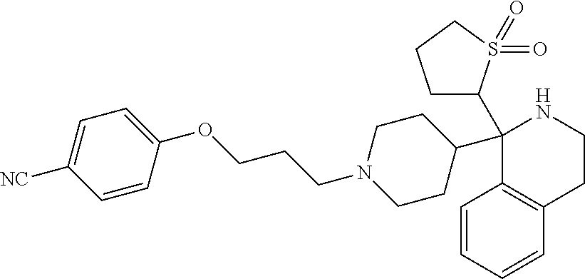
C1=CC=CC2=C1C(C1CCN(CCCOC3=CC=C([NC])C=C3)CC1)(C1CCCS1(=O)=O)NCC2
